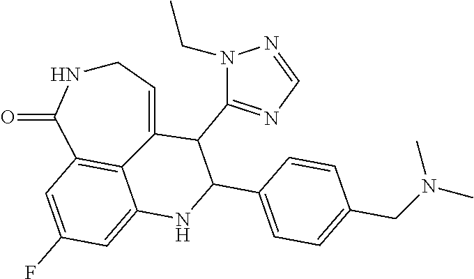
C1NC(=O)C2=C3C(=CC(F)=C2)NC(C2=CC=C(CN(C)C)C=C2)C(C2=NC=NN2CC)C3=C1
